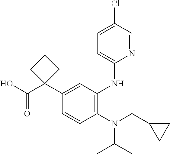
C1=CC(N(CC2CC2)C(C)C)=C(NC2=CC=C(Cl)C=N2)C=C1C1(C(O)=O)CCC1
